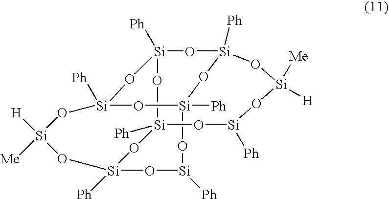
O1[Si]2([Ph])O[Si]3([Ph])O[Si]([Ph])O[Si]4([Ph])O[Si]([Ph])(O[Si]([Me])([H])O3)O[Si]1([Ph])O[Si]([Ph])(O4)O[Si]([Me])([H])O[Si]([Ph])O2
